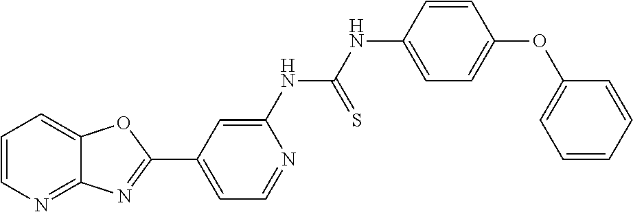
C1=C(NC(NC2=CC=C(OC3=CC=CC=C3)C=C2)=S)N=CC=C1C1=NC2=NC=CC=C2O1
